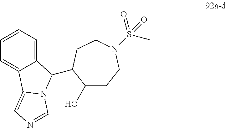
C1=CC=C2C(=C1)C1=CN=CN1C2C1C(O)CCN(S(C)(=O)=O)CC1
